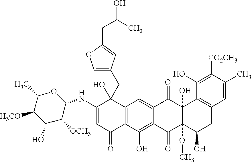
C12=C(C(O)=C3C(=C1)C(=O)C1(O)C(OC)(C3=O)C(O)CC3=C1C(O)=C([CO2CH3])C(C)=C3)C(=O)C=C(NC1C([OCH3])C(O)C([H3CO])C(C)O1)C2(O)CC1=COC(CC(C)O)=C1
